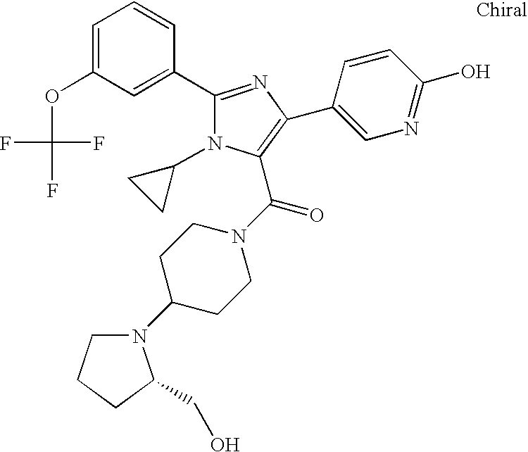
C1=C(OC(F)(F)F)C=C(C2=NC(C3=CN=C(O)C=C3)=C(C(N3CCC(N4CCCC4CO)CC3)=O)N2C2CC2)C=C1
